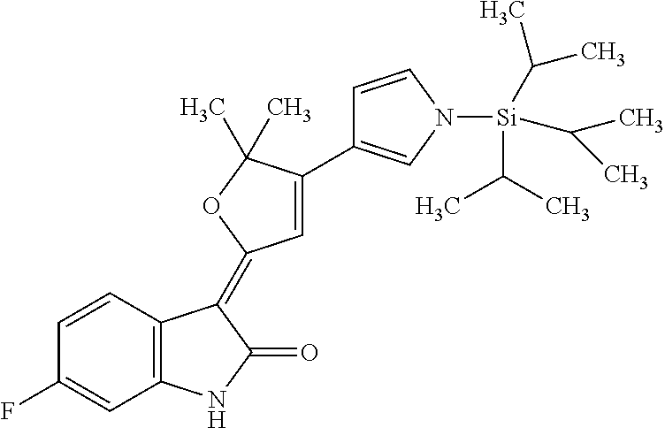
C1=CC(F)=CC2=C1C(=C1C=C(C3=CN([Si](C(C)C)(C(C)C)C(C)C)C=C3)C(C)(C)O1)C(=O)N2
